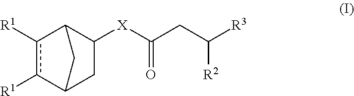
c1([R1])c([R1])C2C([X]C(=O)CC([R2])[R3])CC1C2
